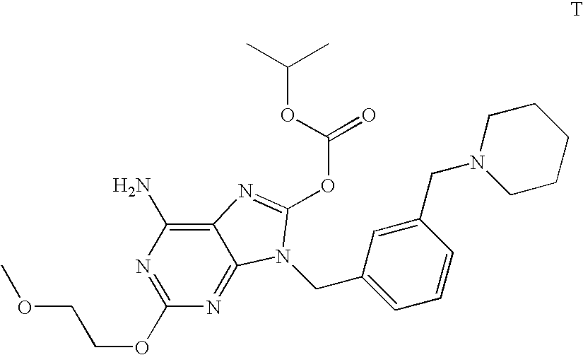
C1(OCCOC)=NC(N)=C2C(=N1)N(CC1=CC=CC(CN3CCCCC3)=C1)C(OC(=O)OC(C)C)=N2
